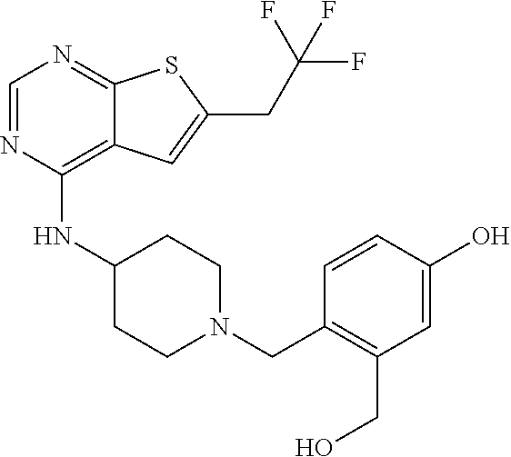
C1=NC(NC2CCN(CC3=C(CO)C=C(O)C=C3)CC2)=C2C(=N1)SC(CC(F)(F)F)=C2
